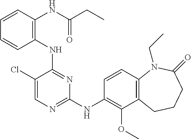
N(C1=NC(NC2=C(OC)C3=C(C=C2)N(CC)C(=O)CCC3)=NC=C1Cl)C1=C(NC(CC)=O)C=CC=C1
